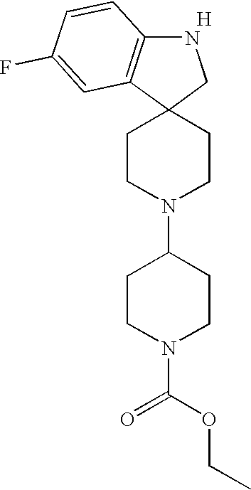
C1CN(C2CCN(C(OCC)=O)CC2)CCC12CNC1=C2C=C(F)C=C1.[H]
